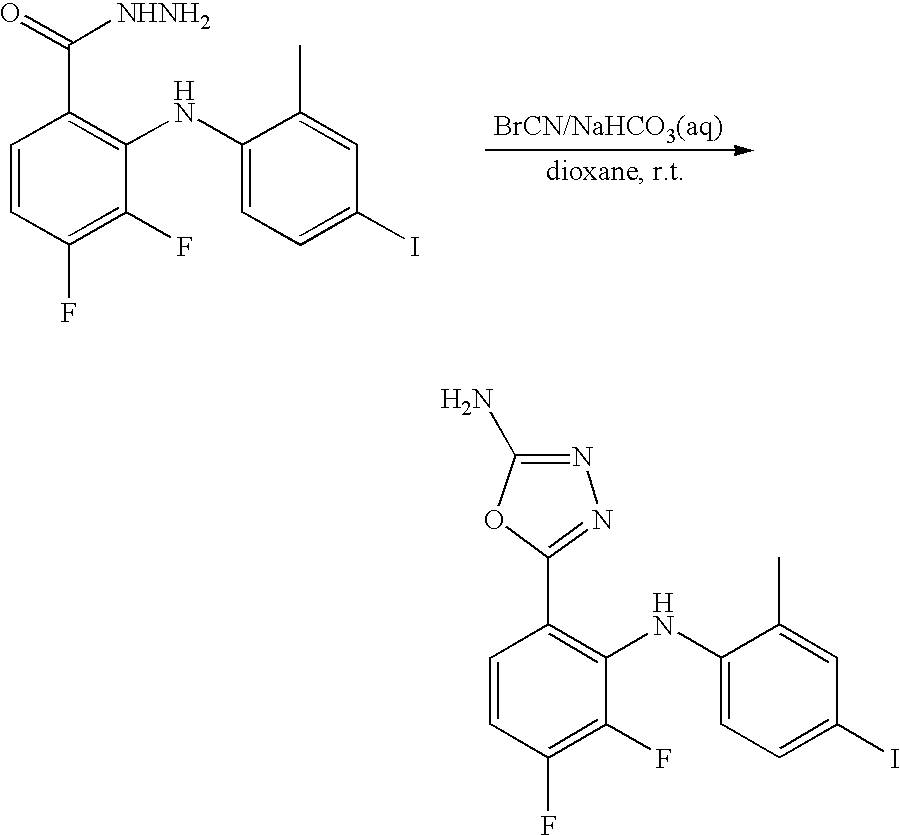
C1=CC(F)=C(F)C(NC2=CC=C(I)C=C2C)=C1C([NHNH2])=O.C1=CC(F)=C(F)C(NC2=CC=C(I)C=C2C)=C1C1=NN=C(N)O1
